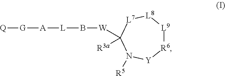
[R6]1[L9][L8][L7]C([W]B[L][A][G][Q])([R3a])N([R5])[Y]1
